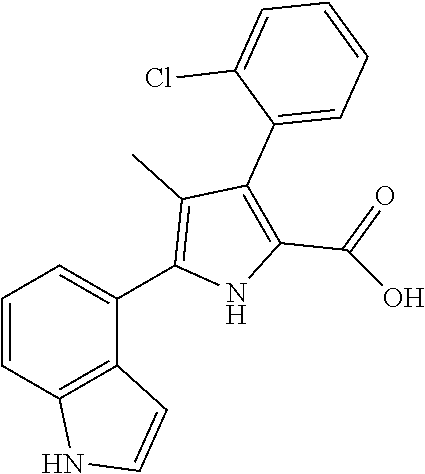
C1=CC2=C(C(C3=C(C)C(C4=CC=CC=C4Cl)=C(C(=O)O)N3)=C1)C=CN2
